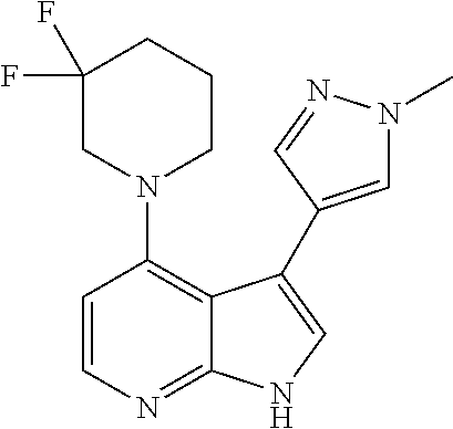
C1=CN=C2C(=C1N1CCCC(F)(F)C1)C(C1=CN(C)N=C1)=CN2
